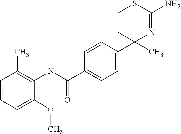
C1CC(C)(C2=CC=C(C(NC3=C(C)C=CC=C3OC)=O)C=C2)N=C(N)S1
